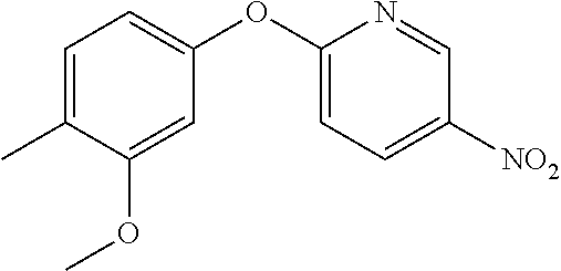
C1=C(C)C(OC)=CC(OC2=CC=C([NO2])C=N2)=C1
